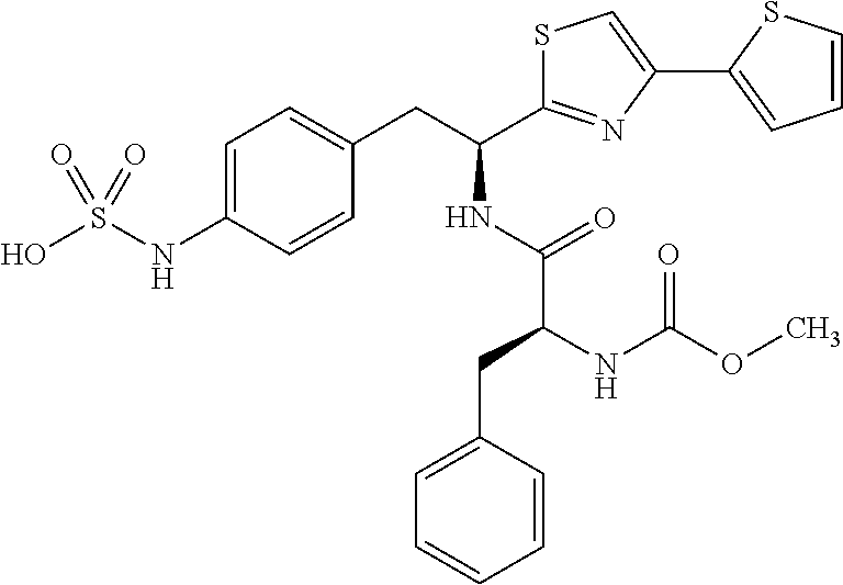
C1=C(NS(O)(=O)=O)C=CC(CC(NC(C(NC(OC)=O)CC2=CC=CC=C2)=O)C2=NC(C3=CC=CS3)=CS2)=C1
